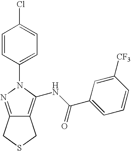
ClC1=CC=C(N2N=C3C(=C2NC(C2=CC=CC([CF3])=C2)=O)CSC3)C=C1
